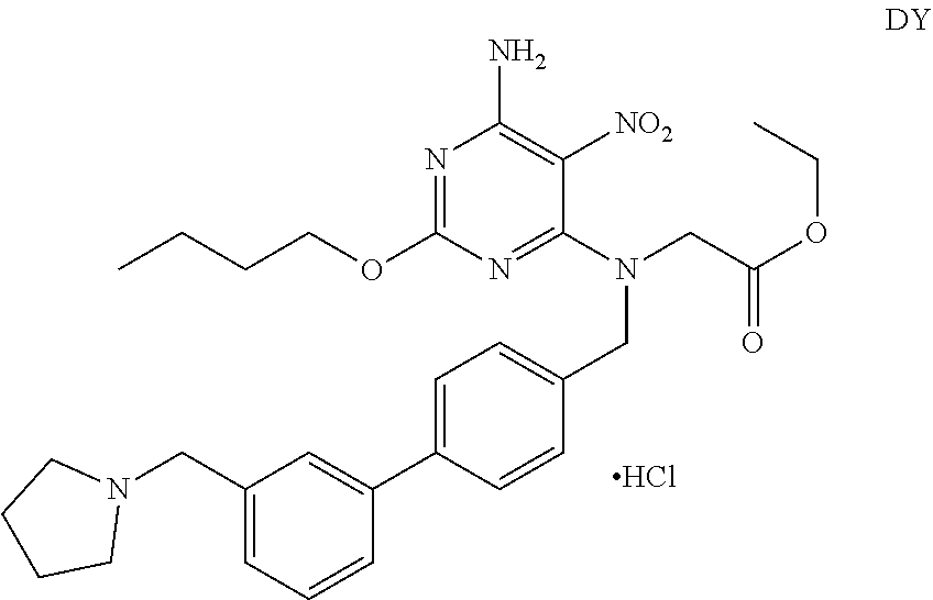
N1=C(OCCCC)N=C(N(CC2=CC=C(C3=CC(CN4CCCC4)=CC=C3)C=C2)CC(OCC)=O)C([NO2])=C1N.Cl
